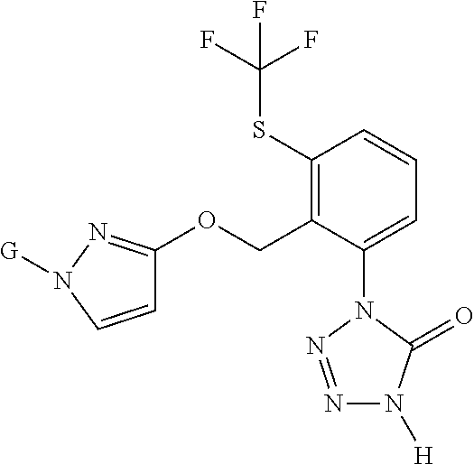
C1(SC(F)(F)F)=C(COC2=NN([G])C=C2)C(N2C(=O)N([H])N=N2)=CC=C1
